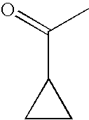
C(C1CC1)(C)=O
